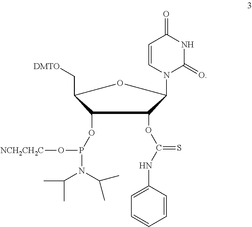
C1(OP(N(C(C)C)C(C)C)O[NCH2CH2C])C(C[DMTO])OC(N2C(=O)NC(=O)C=C2)C1OC(=S)NC1=CC=CC=C1
